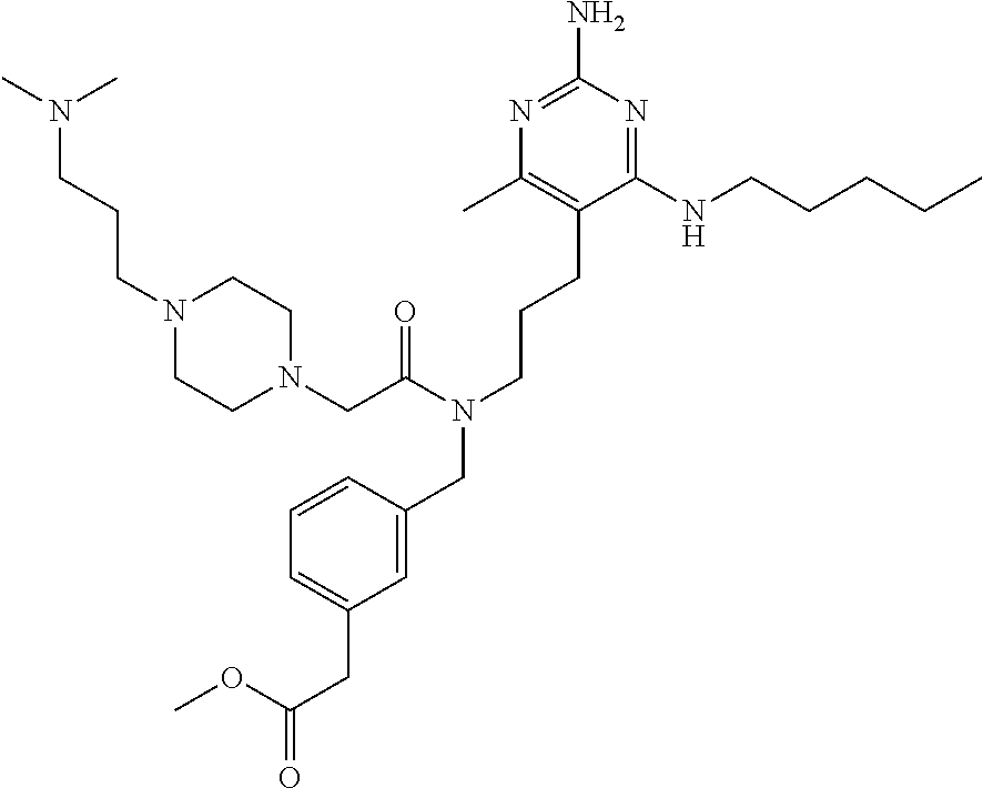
C1(NCCCCC)=NC(N)=NC(C)=C1CCCN(CC1=CC(CC(=O)OC)=CC=C1)C(CN1CCN(CCCN(C)C)CC1)=O
